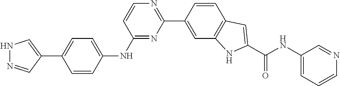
C1=CC(C2=NC=CC(NC3=CC=C(C4=CNN=C4)C=C3)=N2)=CC2=C1C=C(C(NC1=CC=CN=C1)=O)N2
